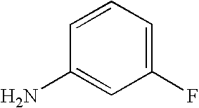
C1=CC=C(F)C=C1N
